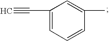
C#CC1=CC=CC(C)=C1
